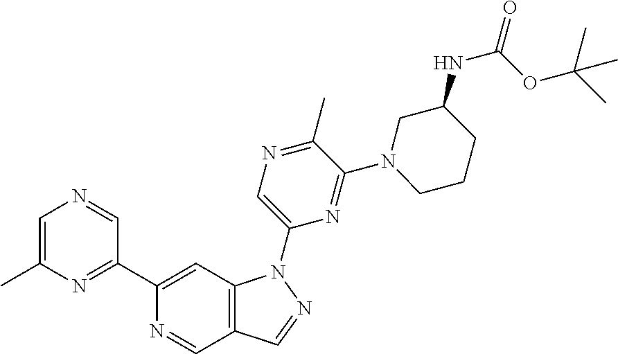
C1=C(C)N=C(C2=CC3=C(C=N2)C=NN3C2=CN=C(C)C(N3CCCC(NC(=O)OC(C)(C)C)C3)=N2)C=N1
